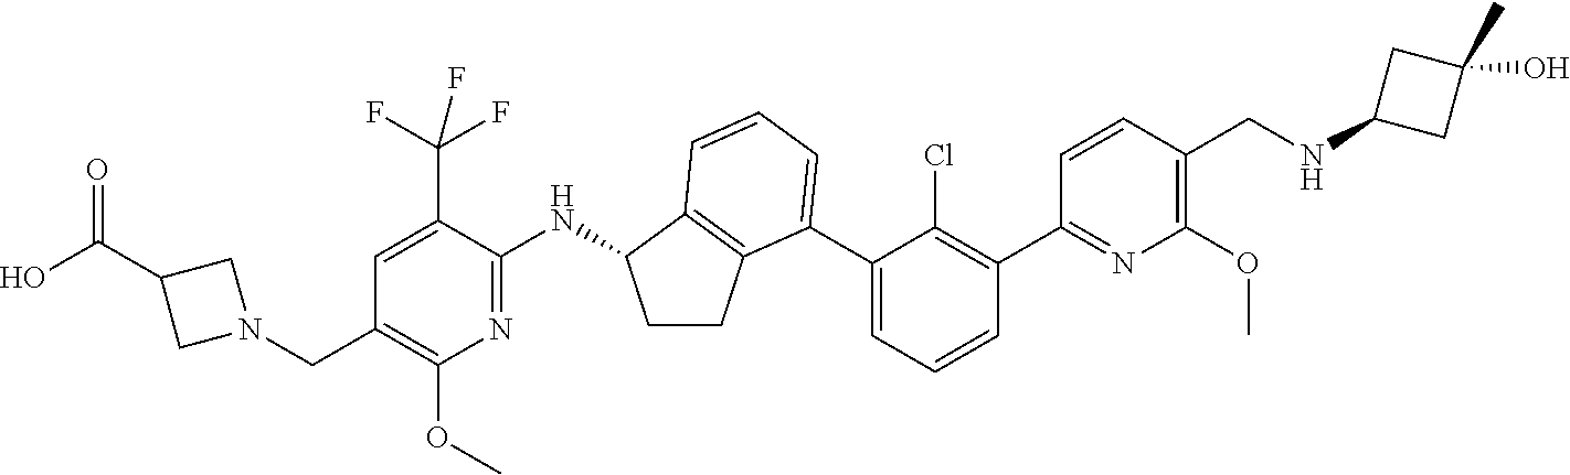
C1=C(C(F)(F)F)C(NC2CCC3=C2C=CC=C3C2=CC=CC(C3=NC(OC)=C(CNC4CC(O)(C)C4)C=C3)=C2Cl)=NC(OC)=C1CN1CC(C(O)=O)C1
